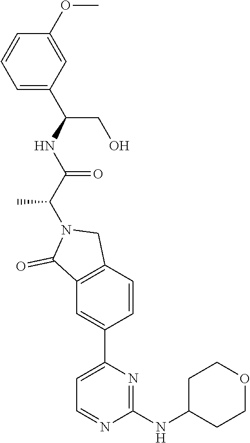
C1(NC2CCOCC2)=NC(C2=CC3=C(C=C2)CN(C(C(NC(C2=CC=CC(OC)=C2)CO)=O)C)C3=O)=CC=N1
